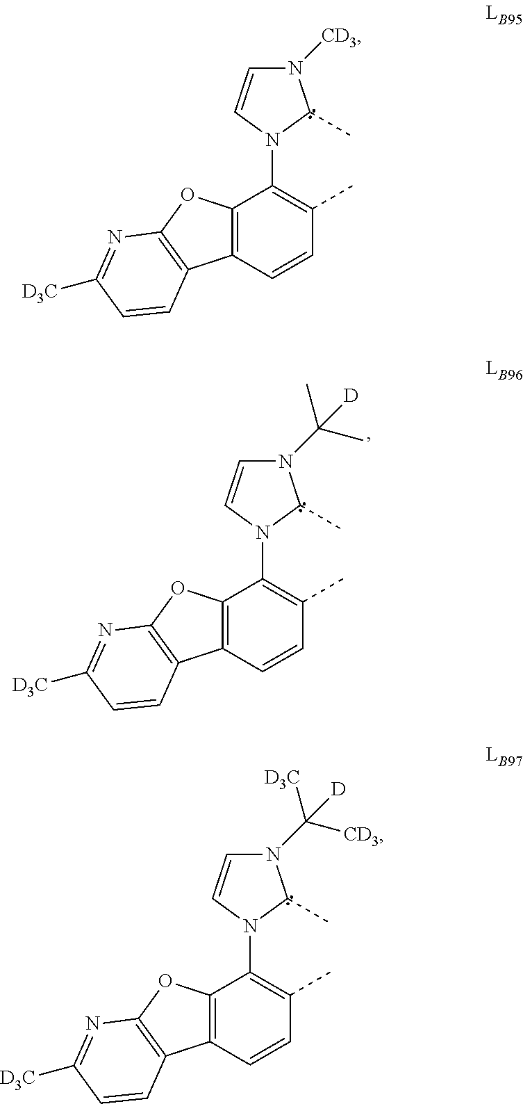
N1([CD3])C=CN(C2=C(C)C=CC3=C2OC2=C3C=CC([D3C])=N2)C1C.N1(C(C)(C)[D])C=CN(C2=C(C)C=CC3=C2OC2=C3C=CC([D3C])=N2)C1C.N1(C([CD3])([D3C])[D])C=CN(C2=C(C)C=CC3=C2OC2=C3C=CC([D3C])=N2)C1C
